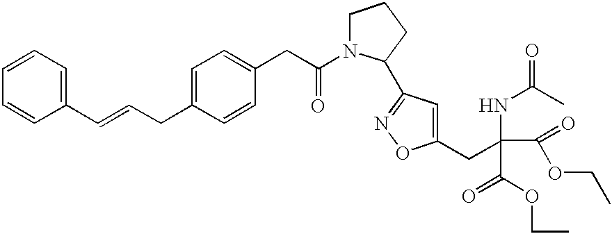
C1(C=CCC2=CC=C(CC(=O)N3CCCC3C3=NOC(CC(C(OCC)=O)(C(OCC)=O)NC(C)=O)=C3)C=C2)=CC=CC=C1
